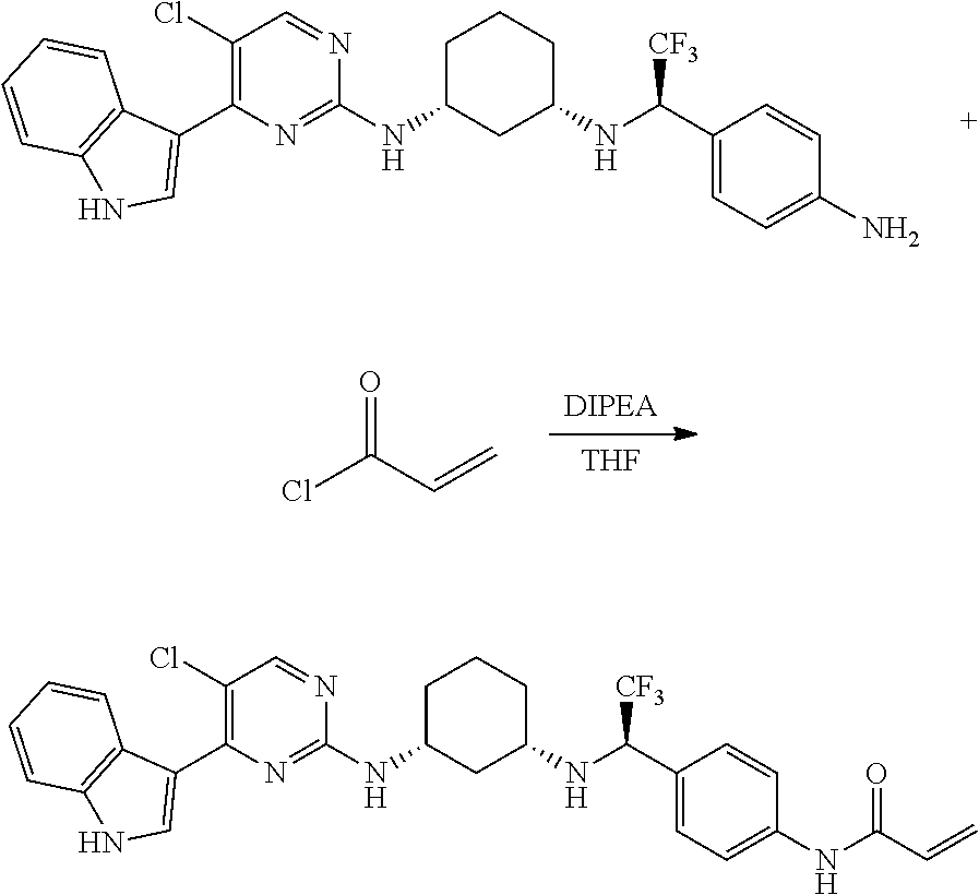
[DIPEA].[THF].ClC(C=C)=O.C1(Cl)=C(C2=CNC3=C2C=CC=C3)N=C(NC2CCCC(NC(C3=CC=C(N)C=C3)[CF3])C2)N=C1.C1(Cl)=C(C2=CNC3=C2C=CC=C3)N=C(NC2CCCC(NC(C3=CC=C(NC(C=C)=O)C=C3)[CF3])C2)N=C1
